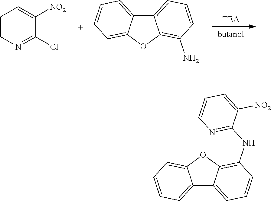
C1=CN=C(Cl)C([NO2])=C1.C12=CC=CC(N)=C1OC1=CC=CC=C21.C12=CC=CC=C1OC1=C(NC3=NC=CC=C3[NO2])C=CC=C21
